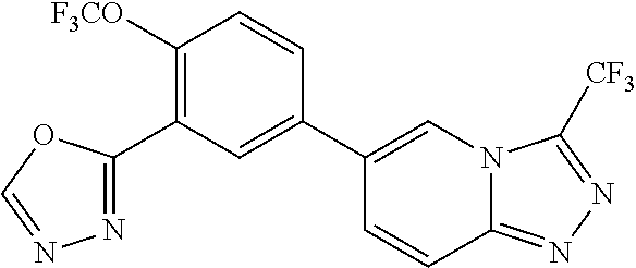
C1([F3CO])=C(C2=NN=CO2)C=C(C2=CN3C(=NN=C3[CF3])C=C2)C=C1
